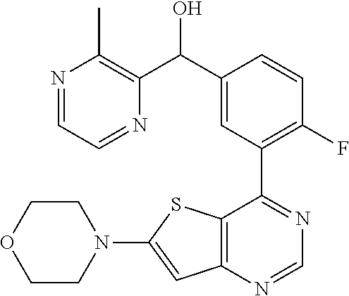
C12=C(C(C3=C(F)C=CC(C(C4=C(C)N=CC=N4)O)=C3)=NC=N1)SC(N1CCOCC1)=C2
